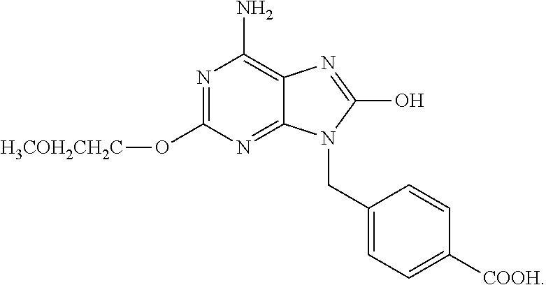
N1=C(O[H3COH2CH2C])N=C2C(=C1N)N=C(O)N2CC1=CC=C([COOH])C=C1
